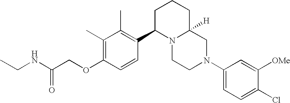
C1(C)=C(OCC(NCC)=O)C=CC(C2N3C([H])(CCC2)CN(C2=CC=C(Cl)C([OMe])=C2)CC3)=C1C
